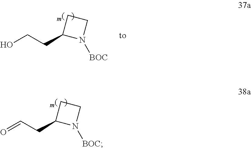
O=CCC1N([BOC])CC1.OCCC1N([BOC])CC1
